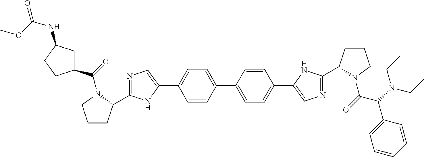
C1CC(C2=NC=C(C3=CC=C(C4=CC=C(C5=CN=C(C6CCCN6C(=O)C(N(CC)CC)C6=CC=CC=C6)N5)C=C4)C=C3)N2)N(C(=O)C2CC(NC(=O)OC)CC2)C1
